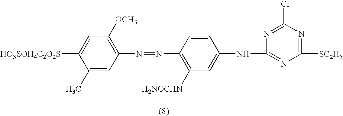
C1(N=NC2=C([H2NOCHN])C=C(NC3=NC([SC2H5])=NC(Cl)=N3)C=C2)=C([OCH3])C=C([HO3SOH4C2O2S])C(C)=C1
